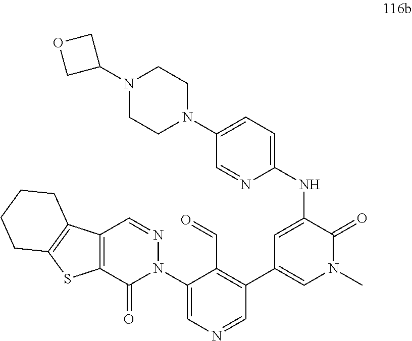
C1(C2=C(C=O)C(N3N=CC4=C(C3=O)SC3=C4CCCC3)=CN=C2)=CN(C)C(=O)C(NC2=CC=C(N3CCN(C4COC4)CC3)C=N2)=C1
